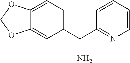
C12=CC=C(C(C3=NC=CC=C3)N)C=C1OCO2
